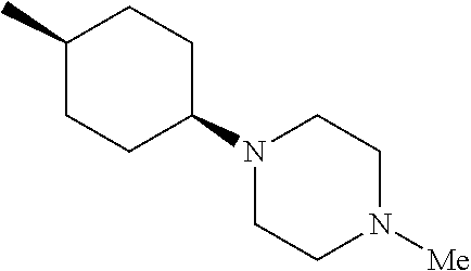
C1(C)CCC(N2CCN([Me])CC2)CC1
